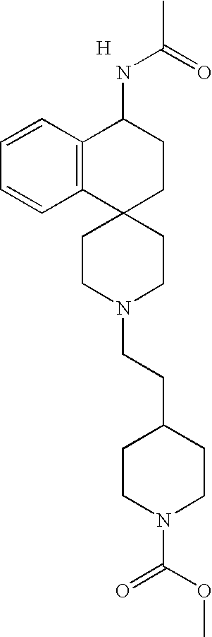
C12=C(C=CC=C1)C(NC(C)=O)CCC21CCN(CCC2CCN(C(OC)=O)CC2)CC1.[H]
